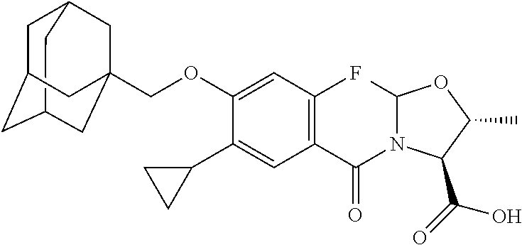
C12CC3CC(CC(COC4=CC(F)=C(C(N5C(C(=O)O)C(C)OC5C)=O)C=C4C4CC4)(C3)C1)C2
